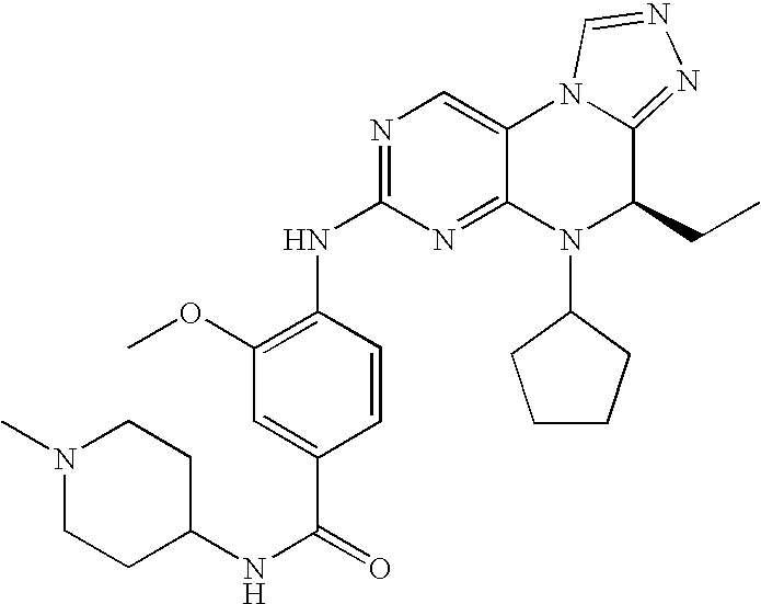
C1(OC)=C(NC2=NC=C3C(=N2)N(C2CCCC2)C(CC)C2=NN=CN32)C=CC(C(=O)NC2CCN(C)CC2)=C1
